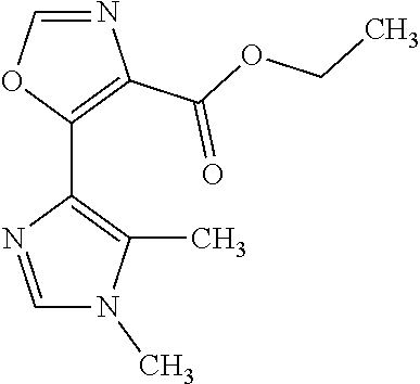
C1(C2=C(C(OCC)=O)N=CO2)=C(C)N(C)C=N1
